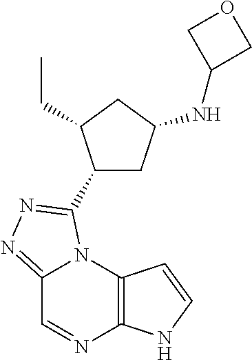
C12=NN=C(C3CC(NC4COC4)CC3CC)N1C1=C(N=C2)NC=C1
